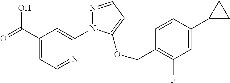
C1(C(=O)O)=CC=NC(N2N=CC=C2OCC2=C(F)C=C(C3CC3)C=C2)=C1
